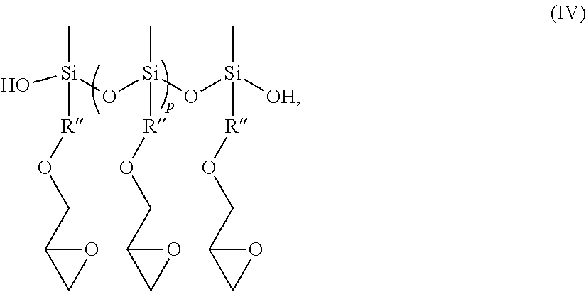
O[Si](C)(O[Si](O[Si]([OH])(C)[R]OCC1OC1)(C)[R]OCC1OC1)[R]OCC1OC1
